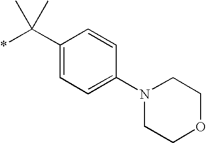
C1(C(*)(C)C)=CC=C(N2CCOCC2)C=C1
